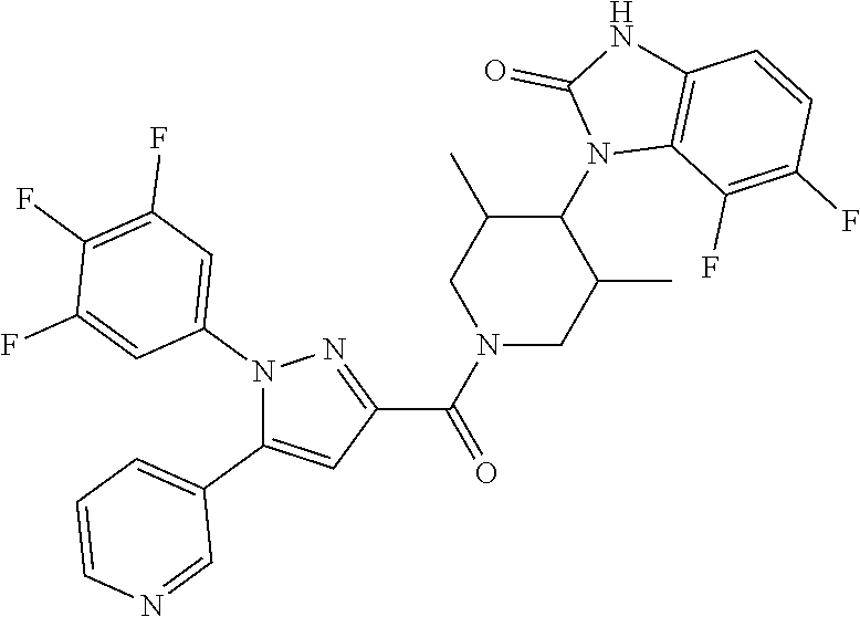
N1(C2=CC(F)=C(F)C(F)=C2)C(C2=CC=CN=C2)=CC(C(N2CC(C)C(N3C4=C(NC3=O)C=CC(F)=C4F)C(C)C2)=O)=N1
